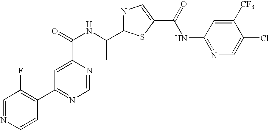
N1=C(C(NC(=O)C2=CC(C3=C(F)C=NC=C3)=NC=N2)C)SC(C(=O)NC2=NC=C(Cl)C([CF3])=C2)=C1
